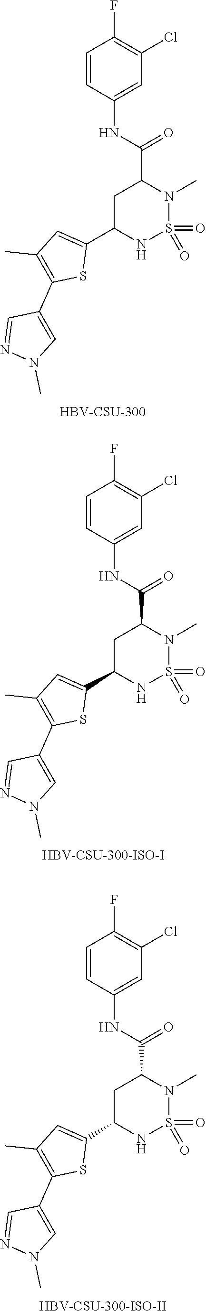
C1=CC(NC(C2CC(C3=CC(C)=C(C4=CN(C)N=C4)S3)NS(=O)(=O)N2C)=O)=CC(Cl)=C1F.[HBV-CSU-300].C1=CC(NC(C2CC(C3=CC(C)=C(C4=CN(C)N=C4)S3)NS(=O)(=O)N2C)=O)=CC(Cl)=C1F.[HBV-CSU-300-ISO-I].C1=CC(NC(C2CC(C3=CC(C)=C(C4=CN(C)N=C4)S3)NS(=O)(=O)N2C)=O)=CC(Cl)=C1F.[HBV-CSU-300-ISO-II]
